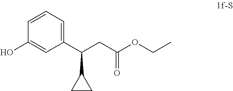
C1(C(CC(OCC)=O)C2CC2)=CC=CC(O)=C1
